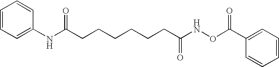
N(C(CCCCCCC(NOC(C1=CC=CC=C1)=O)=O)=O)C1=CC=CC=C1
